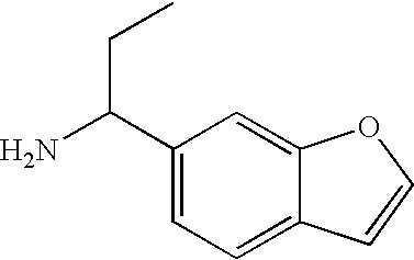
C1(C(N)CC)=CC=C2C(=C1)OC=C2
